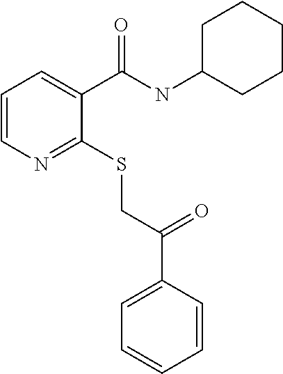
C1=CN=C(SCC(=O)C2=CC=CC=C2)C(C(NC2CCCCC2)=O)=C1
